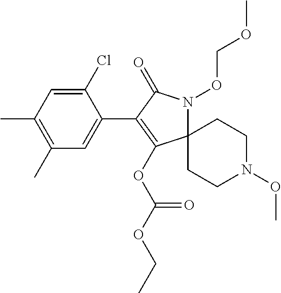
C12(N(OCOC)C(=O)C(C3=CC(C)=C(C)C=C3Cl)=C1OC(=O)OCC)CCN(OC)CC2
